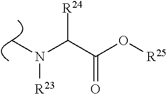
C(C(O[R25])=O)([R24])N([R23])C
